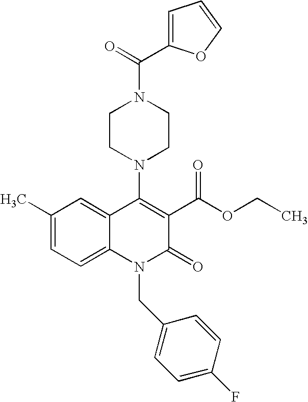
C1(C)=CC=C2C(=C1)C(N1CCN(C(=O)C3=CC=CO3)CC1)=C(C(OCC)=O)C(=O)N2CC1=CC=C(F)C=C1
